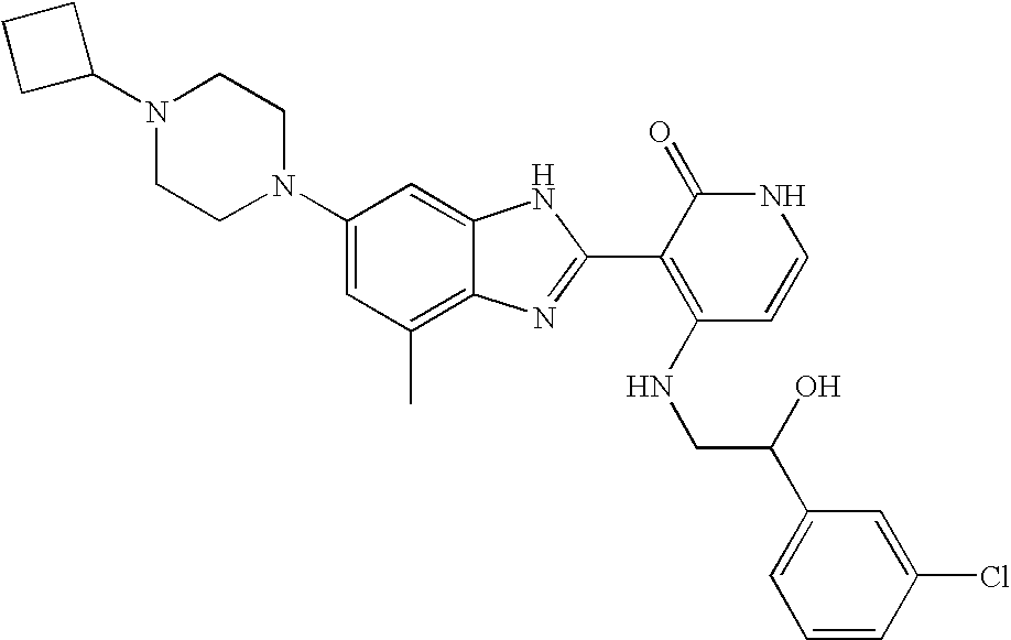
C1(C)=C2C(=CC(N3CCN(C4CCC4)CC3)=C1)NC(C1=C(NCC(C3=CC=CC(Cl)=C3)O)C=CNC1=O)=N2
